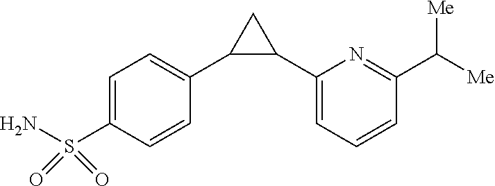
C1=C(S(N)(=O)=O)C=CC(C2C(C3=CC=CC(C([Me])[Me])=N3)C2)=C1
